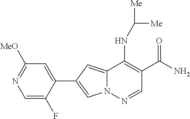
N12C(=CC(C3=CC([MeO])=NC=C3F)=C1)C(NC([Me])[Me])=C(C(N)=O)C=N2
